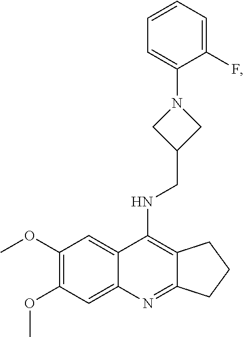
C12=C(NCC3CN(C4=CC=CC=C4F)C3)C3=CC(OC)=C(OC)C=C3N=C1CCC2
